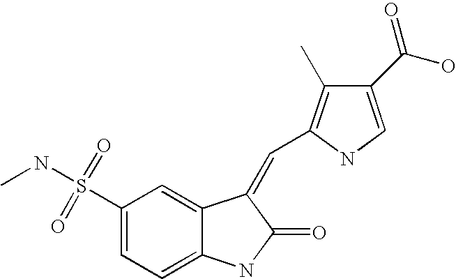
C1(S(NC)(=O)=O)=CC=C2C(=C1)C(=CC1=C(C)C(C(O)=O)=CN1)C(=O)N2
